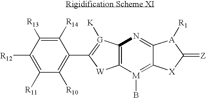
C1([R14])=C([R13])C([R12])=C([R11])C([R10])=C1C1=[G]([K])C2=C([W]1)[M](B)=C1C(=N2)[A]([R1])C(=[Z])[X]1
